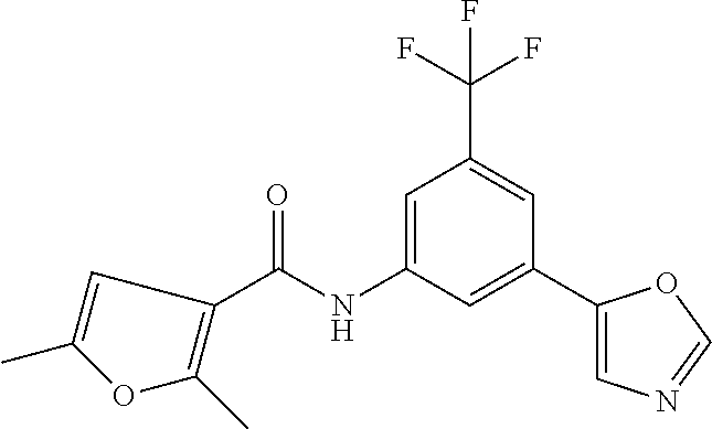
C1=C(NC(C2=C(C)OC(C)=C2)=O)C=C(C2=CN=CO2)C=C1C(F)(F)F
